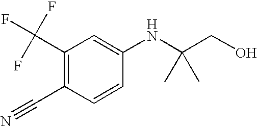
C1(C(F)(F)F)=C(C#N)C=CC(NC(CO)(C)C)=C1
